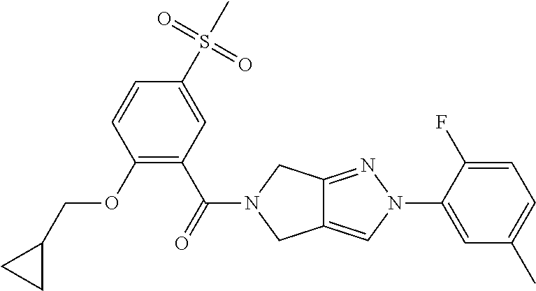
O(C1=C(C(=O)N2CC3=CN(C4=CC(C)=CC=C4F)N=C3C2)C=C(S(C)(=O)=O)C=C1)CC1CC1
